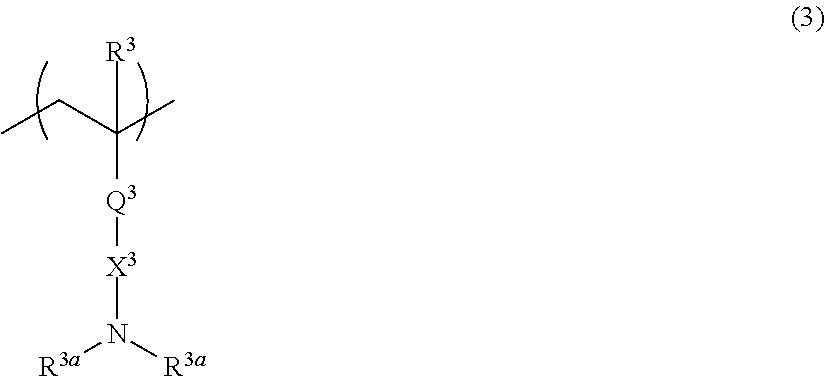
CCC(C)([Q3][X3]N([R3a])[R3a])[R3]
